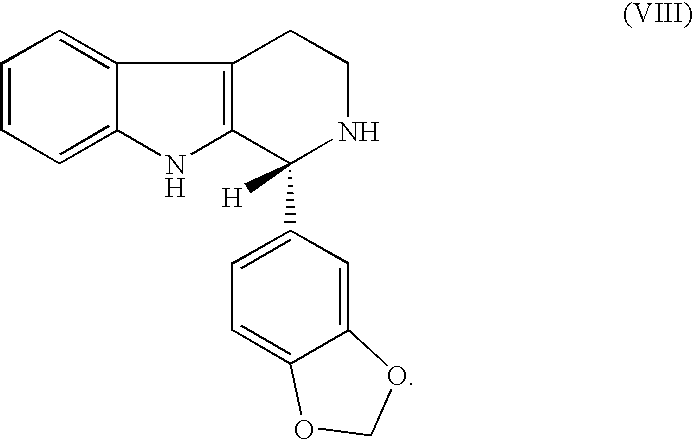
C1=CC=C2C(=C1)C1=C(N2)C(C2=CC=C3C(=C2)OCO3)([H])NCC1
